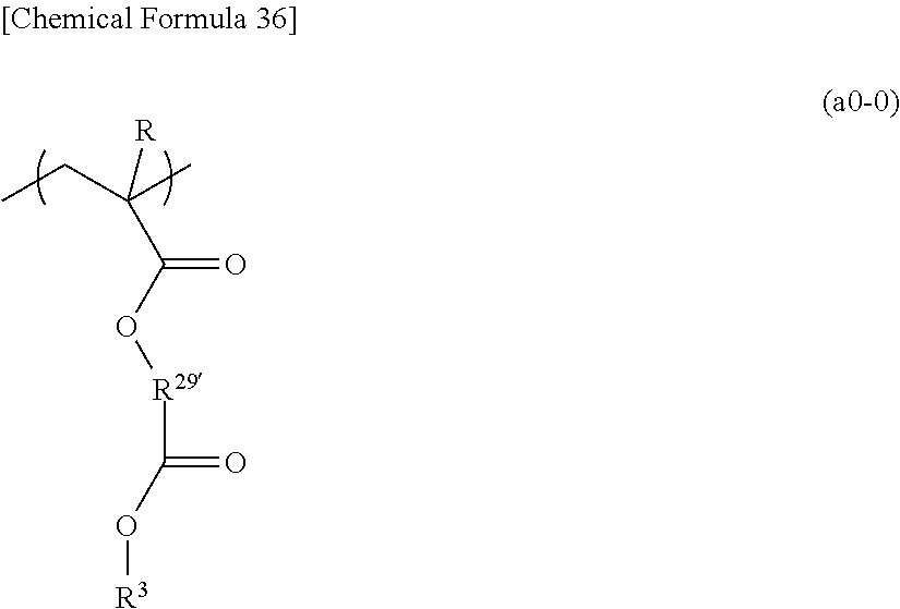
[R]C(C(O[R29]C(=O)O[R3])=O)(CC)C
